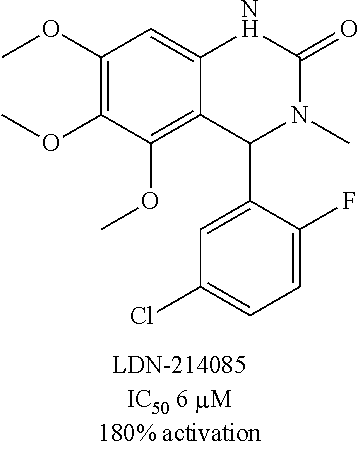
C1(OC)=C(OC)C(OC)=C2C(=C1)NC(=O)N(C)C2C1=CC(Cl)=CC=C1F
